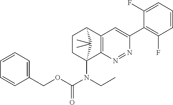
N1=NC2=C(C=C1C1=C(F)C=CC=C1F)C1CCC2(N(CC)C(OCC2=CC=CC=C2)=O)C1(C)C
